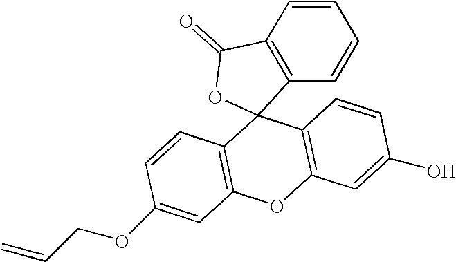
C1=CC2=C(C=C1)C1(OC2=O)C2=C(OC3=C1C=CC(O)=C3)C=C(OCC=C)C=C2
